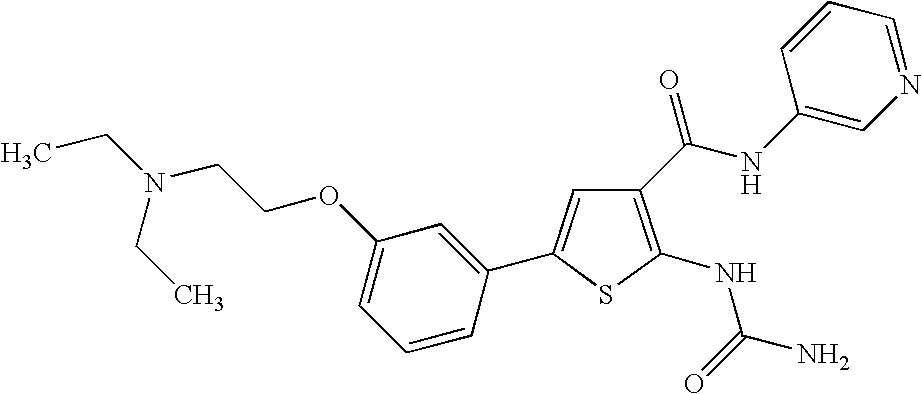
C1=C(OCCN(CC)CC)C=C(C2=CC(C(NC3=CN=CC=C3)=O)=C(NC(=O)N)S2)C=C1
